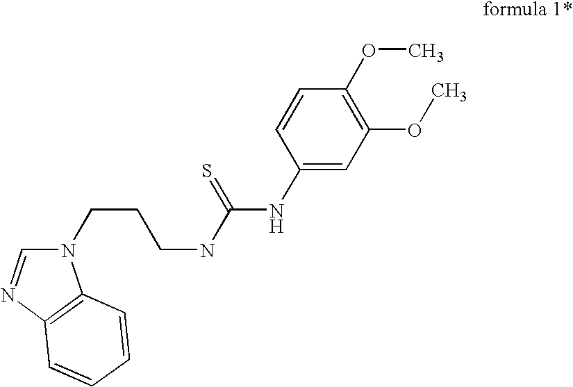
N1(CCCNC(=S)NC2=CC(OC)=C(OC)C=C2)C=NC2=C1C=CC=C2
